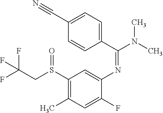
S(C1=C(C)C=C(F)C(N=C(C2=CC=C(C#N)C=C2)N(C)C)=C1)(CC(F)(F)F)=O
